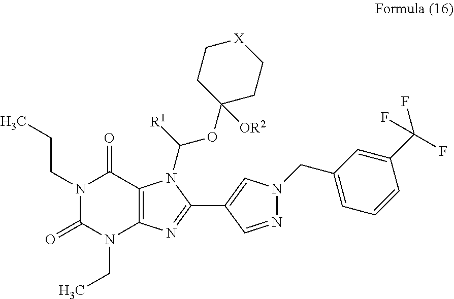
N1(CCC)C(=O)N(CC)C2=C(C1=O)N(C(OC1([OR2])CC[X]CC1)[R1])C(C1=CN(CC3=CC=CC(C(F)(F)F)=C3)N=C1)=N2
